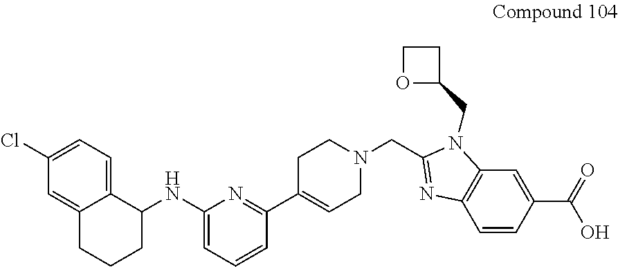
C1(Cl)=CC=C2C(NC3=CC=CC(C4=CCN(CC5=NC6=C(N5CC5CCO5)C=C(C(=O)O)C=C6)CC4)=N3)CCCC2=C1
